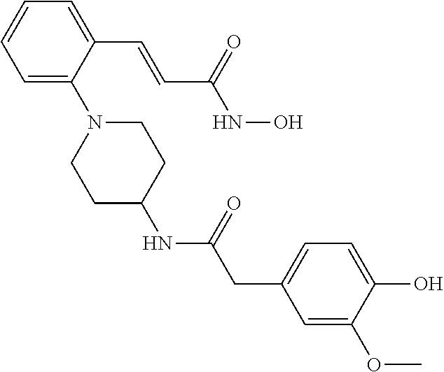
C1=C(C=CC(NO)=O)C(N2CCC(NC(=O)CC3=CC=C(O)C(OC)=C3)CC2)=CC=C1
